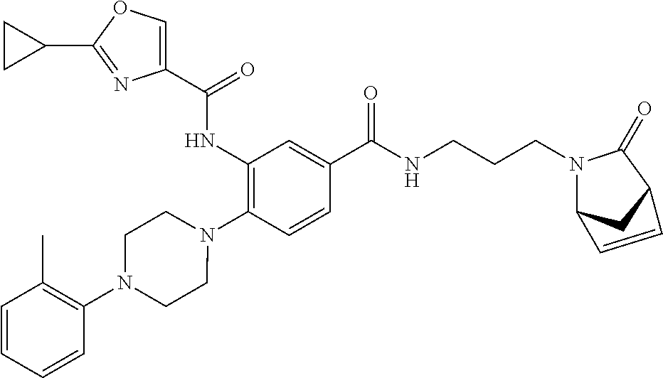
C1(NC(=O)C2=COC(C3CC3)=N2)=C(N2CCN(C3=C(C)C=CC=C3)CC2)C=CC(C(NCCCN2C3CC(C2=O)C=C3)=O)=C1
